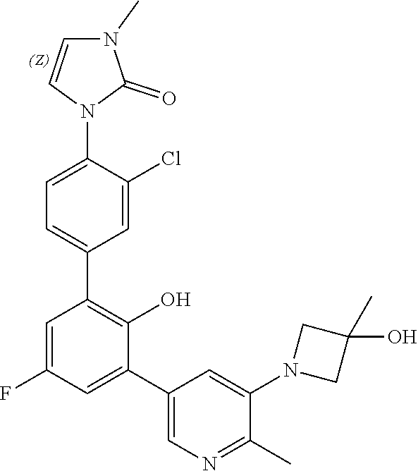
C1=C(N2C(=O)N(C)C=C2)C(Cl)=CC(C2=C(O)C(C3=CN=C(C)C(N4CC(O)(C)C4)=C3)=CC(F)=C2)=C1
